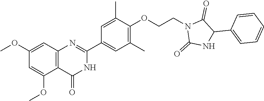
C(COC1=C(C)C=C(C2=NC3=C(C(OC)=CC(OC)=C3)C(=O)N2)C=C1C)N1C(=O)C(C2=CC=CC=C2)NC1=O
